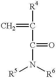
C=C([R4])C(=O)N([R5])[R6]
